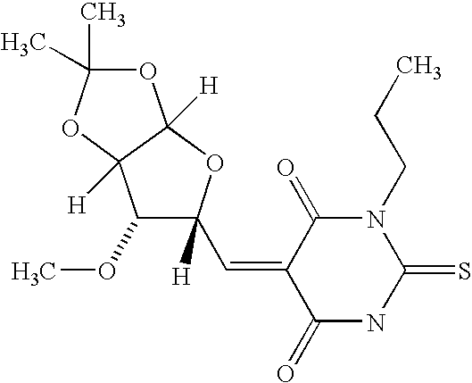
O1C(C)(C)OC2([H])C1([H])OC(C=C1C(=O)NC(=S)N(CCC)C1=O)([H])C2OC
